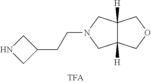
N1CC(CCN2CC3([H])C([H])(C2)COC3)C1
